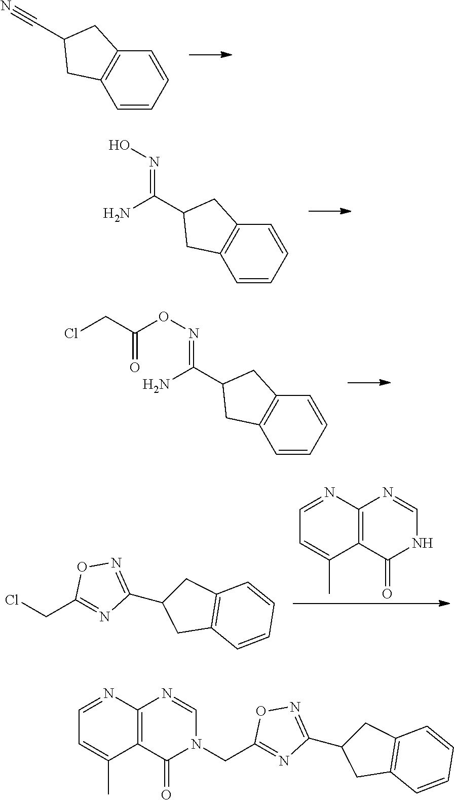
C1=CC=CC2=C1CC(C#N)C2.C1=CC=CC2=C1CC(C(N)=NO)C2.C1=CC=CC2=C1CC(C(N)=NOC(=O)CCl)C2.C12=C(C(=O)NC=N1)C(C)=CC=N2.ClCC1=NC(C2CC3=C(C2)C=CC=C3)=NO1.C(C1=NC(C2CC3=C(C2)C=CC=C3)=NO1)N1C(=O)C2=C(N=C1)N=CC=C2C
